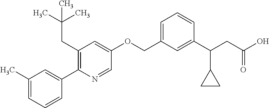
C1(C)=CC=CC(C2=C(CC(C)(C)C)C=C(OCC3=CC=CC(C(CC(O)=O)C4CC4)=C3)C=N2)=C1
